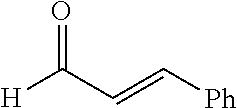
[H]C(C=C[Ph])=O
